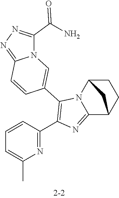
C1=CC(C2=C(C3=CN4C(=NN=C4C(N)=O)C=C3)N3C(=N2)C2CCC3C2)=NC(C)=C1
